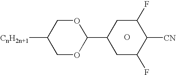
O.C1([CnH2n+1])COC(C2CC(F)C([CN])C(F)C2)OC1
